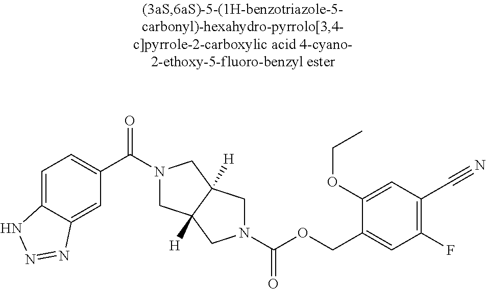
C1(C(=O)N2CC3([H])C([H])(C2)CN(C(=O)OCC2=CC(F)=C(C#N)C=C2OCC)C3)=CC=C2C(=C1)N=NN2
